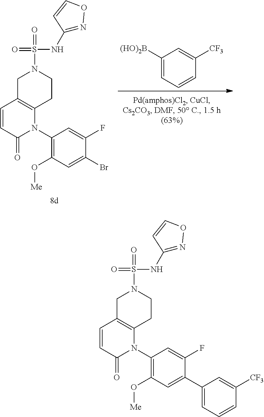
C1([(HO)2B])=CC=CC([CF3])=C1.N1(C2=C(O[Me])C=C(Br)C(F)=C2)C2=C(C=CC1=O)CN(S(=O)(=O)NC1=NOC=C1)CC2.N1(C2=C(O[Me])C=C(C3=CC=CC([CF3])=C3)C(F)=C2)C2=C(C=CC1=O)CN(S(=O)(=O)NC1=NOC=C1)CC2
